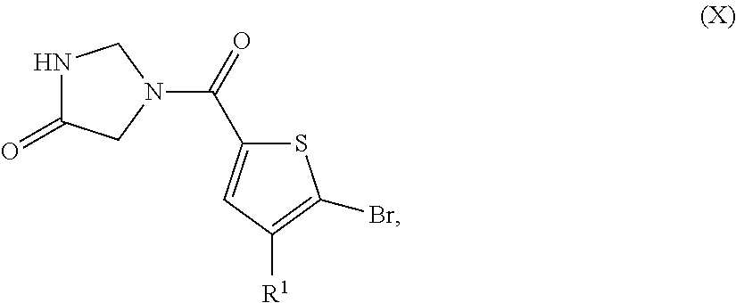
N1C(=O)CN(C(=O)C2=CC([R1])=C(Br)S2)C1
